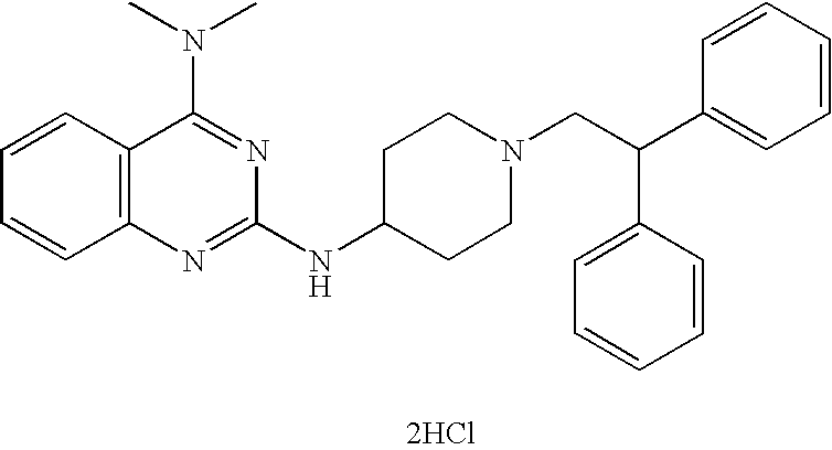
C1=CC2=C(C=C1)N=C(NC1CCN(CC(C3=CC=CC=C3)C3=CC=CC=C3)CC1)N=C2N(C)C.[2HCl]
